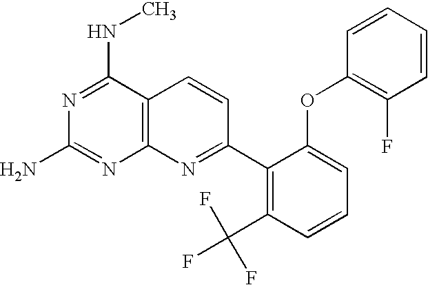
N1=C(NC)C2=C(N=C1N)N=C(C1=C(C(F)(F)F)C=CC=C1OC1=C(F)C=CC=C1)C=C2
